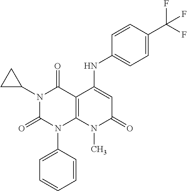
C1(NC2=CC(=O)N(C)C3=C2C(=O)N(C2CC2)C(=O)N3C2=CC=CC=C2)=CC=C(C(F)(F)F)C=C1
